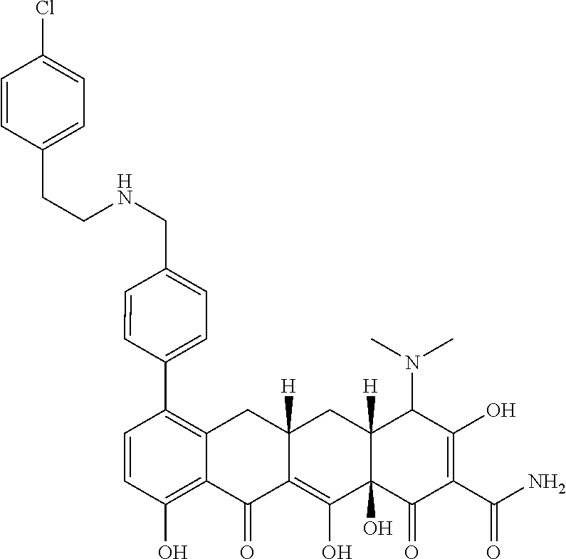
C1=CC(O)=C2C(=C1C1=CC=C(CNCCC3=CC=C(Cl)C=C3)C=C1)CC1([H])C(=C(O)C3(O)C([H])(C1)C(N(C)C)C(O)=C(C(N)=O)C3=O)C2=O
